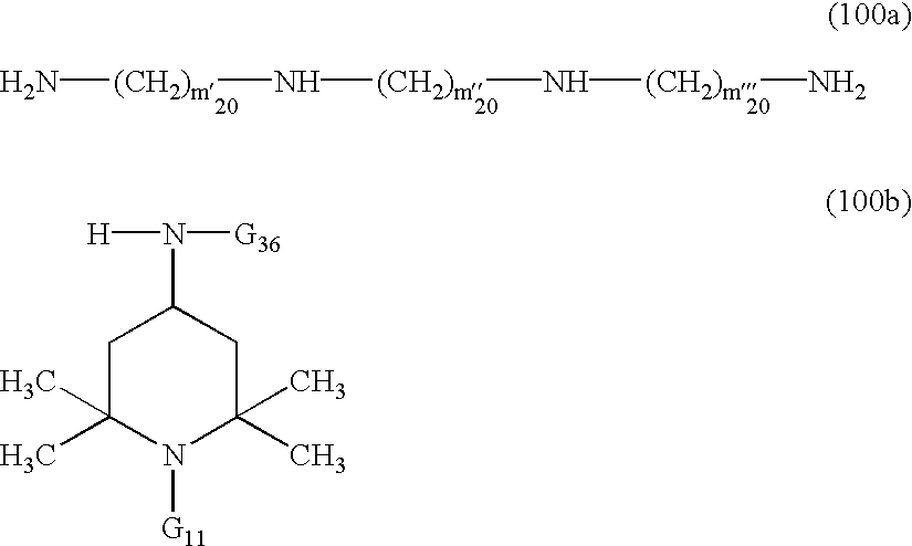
[(CH2)m](N[(CH2)m]N)N[(CH2)m]N.C1C(C)(C)N([G11])C(C)(C)CC1N([G36])[H]
